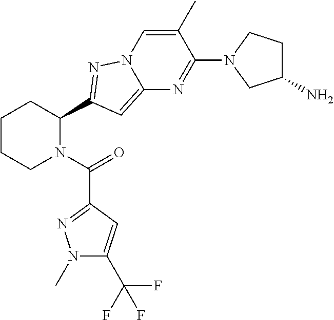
C1CCN(C(=O)C2=NN(C)C(C(F)(F)F)=C2)C(C2=NN3C(=C2)N=C(N2CC(N)CC2)C(C)=C3)C1
